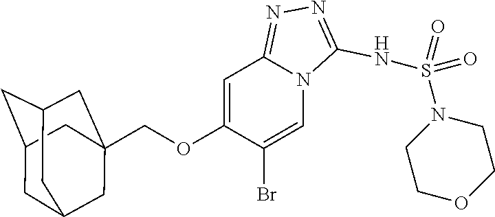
C1=C(OCC23CC4CC(CC(C2)C4)C3)C(Br)=CN2C1=NN=C2NS(=O)(=O)N1CCOCC1
